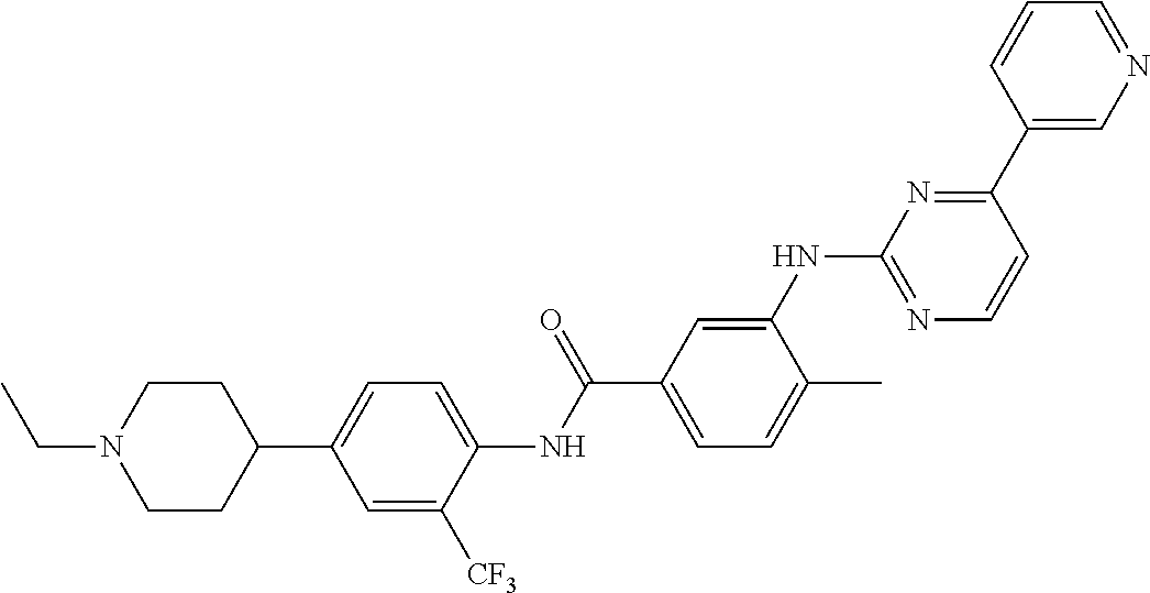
C1CC(C2=CC=C(NC(C3=CC=C(C)C(NC4=NC=CC(C5=CN=CC=C5)=N4)=C3)=O)C([CF3])=C2)CCN1CC
